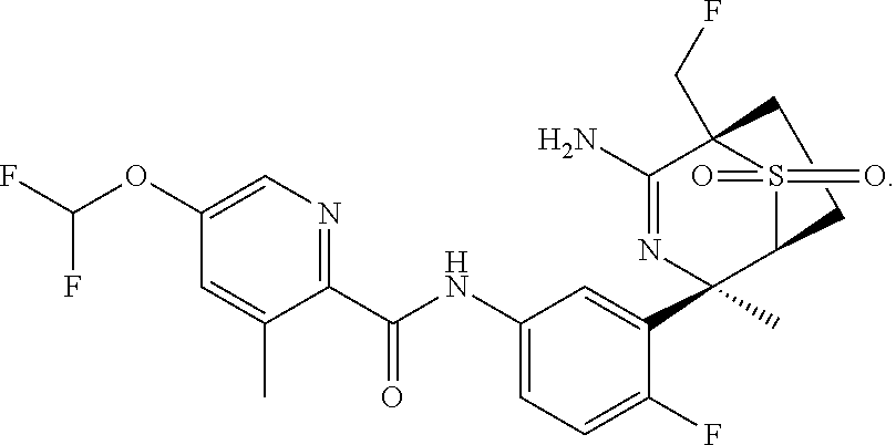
C1(OC(F)F)=CN=C(C(NC2=CC=C(F)C(C3(C)N=C(N)C4(CF)S(=O)(=O)C3CC4)=C2)=O)C(C)=C1
